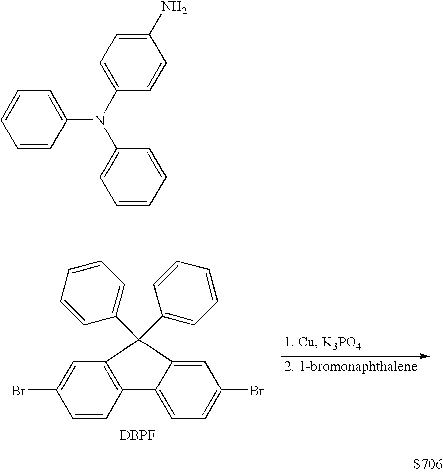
C1=CC(N(C2=CC=C(N)C=C2)C2=CC=CC=C2)=CC=C1.[DBPF].C1=CC2=C(C=C1Br)C(C1=CC=CC=C1)(C1=CC=CC=C1)C1=CC(Br)=CC=C21.[S706]
